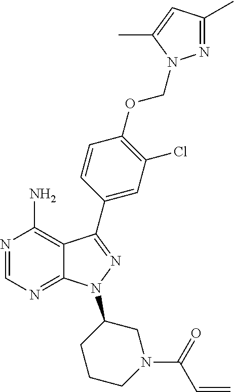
N1=CN=C2C(=C1N)C(C1=CC(Cl)=C(OCN3N=C(C)C=C3C)C=C1)=NN2C1CCCN(C(C=C)=O)C1
